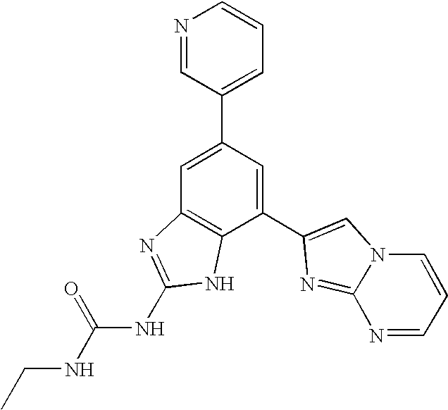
C1=C(C2=CC=CN=C2)C=C(C2=CN3C(=N2)N=CC=C3)C2=C1N=C(NC(NCC)=O)N2
